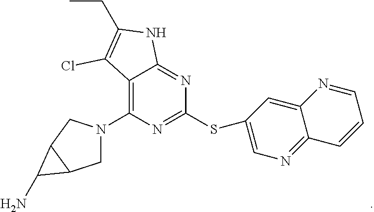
C1N(C2=C3C(=NC(SC4=CN=C5C(=C4)N=CC=C5)=N2)NC(CC)=C3Cl)CC2C1C2N
